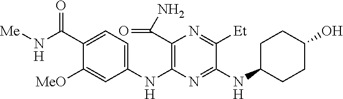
C1(NC2=C(C(N)=O)N=C([Et])C(NC3CCC(O)CC3)=N2)=CC=C(C(N[Me])=O)C([MeO])=C1
